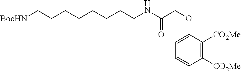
C(CCCC[BocHN])CCCNC(COC1=CC=CC([CO2Me])=C1[CO2Me])=O
